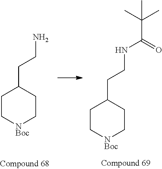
C1C[NBoc]CCC1CCNC(=O)C(C)(C)C.C1C[NBoc]CCC1CCN
